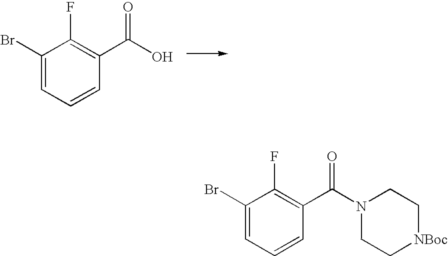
C1(Br)=CC=CC(C(O)=O)=C1F.C1(Br)=CC=CC(C(N2CC[NBoc]CC2)=O)=C1F
